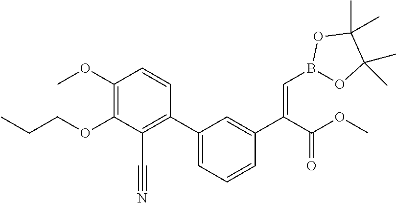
C1(OC)=C(OCCC)C(C#N)=C(C2=CC=CC(C(C(OC)=O)=CB3OC(C)(C)C(C)(C)O3)=C2)C=C1
